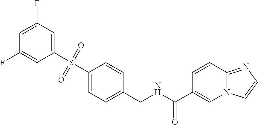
C1=CC2=NC=CN2C=C1C(NCC1=CC=C(S(C2=CC(F)=CC(F)=C2)(=O)=O)C=C1)=O
